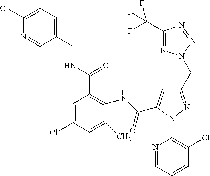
C1(NC(=O)C2=CC(CN3N=C(C(F)(F)F)N=N3)=NN2C2=C(Cl)C=CC=N2)=C(C(=O)NCC2=CC=C(Cl)N=C2)C=C(Cl)C=C1C
